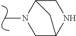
CN1CC2NCC1C2
